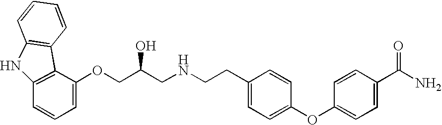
C12=C(C(OCC(CNCCC3=CC=C(OC4=CC=C(C(N)=O)C=C4)C=C3)O)=CC=C1)C1=C(N2)C=CC=C1
